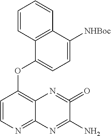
C1=CN=C2C(=C1OC1=CC=C([NHBoc])C3=C1C=CC=C3)N=C(=O)C(N)=N2
